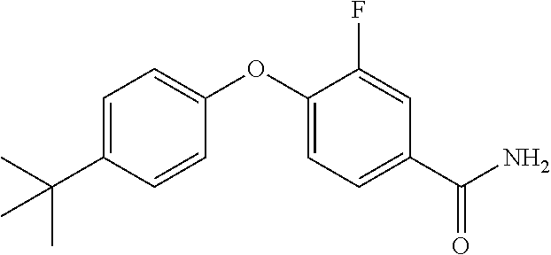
C1=C(C(C)(C)C)C=CC(OC2=CC=C(C(N)=O)C=C2F)=C1
